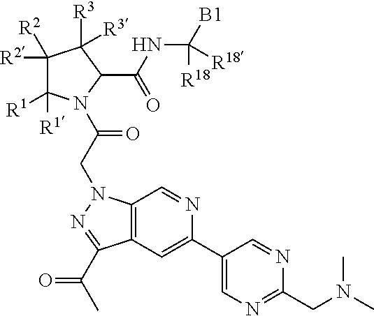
C1([R2])([R2])C([R1])([R1])N(C(CN2C3=C(C=C(C4=CN=C(CN(C)C)N=C4)N=C3)C(C(C)=O)=N2)=O)C(C(NC([B1])([R18])[R18])=O)C1([R3])[R3]
